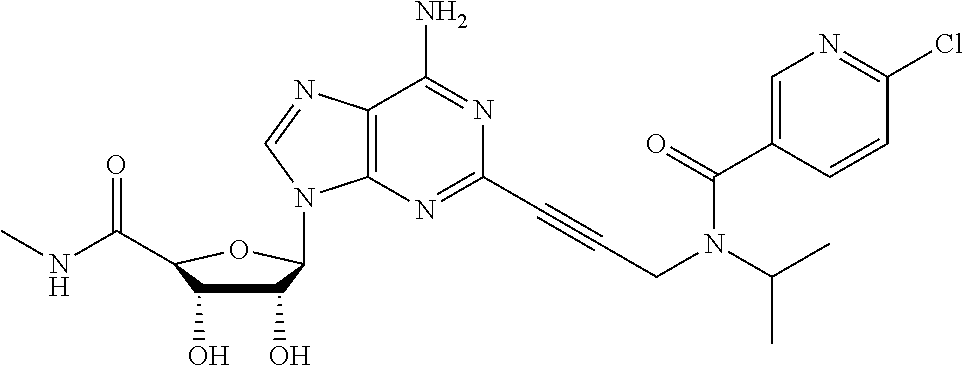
C12=C(N=C(C#CCN(C(C)C)C(C3=CN=C(Cl)C=C3)=O)N=C1N)N(C1C(O)C(O)C(C(=O)NC)O1)C=N2
